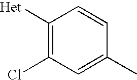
C1([Het])=C(Cl)C=C(C)C=C1
